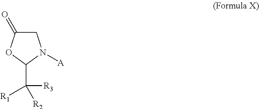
C1C(=O)OC(C([R3])([R2])[R1])N1[A]
